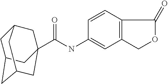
C1=CC2=C(C=C1NC(=O)C13CC4CC(CC(C1)C4)C3)COC2=O
